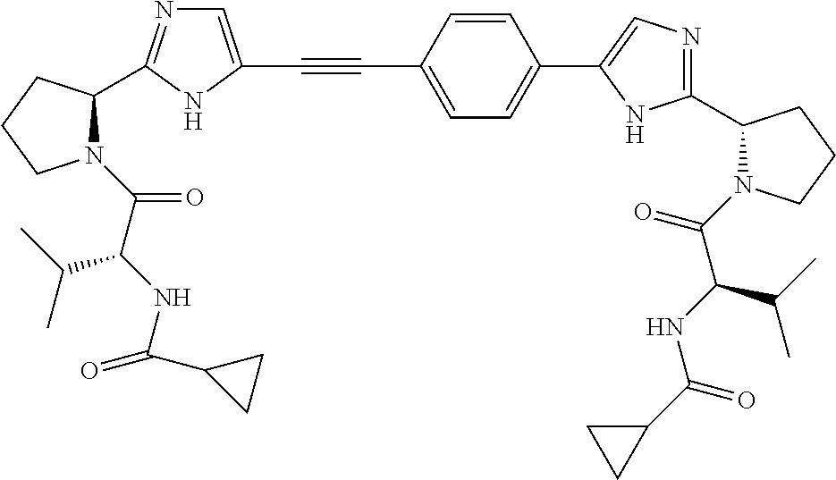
C(#CC1=CC=C(C2=CN=C(C3N(C(=O)C(NC(C4CC4)=O)C(C)C)CCC3)N2)C=C1)C1=CN=C(C2N(C(C(NC(=O)C3CC3)C(C)C)=O)CCC2)N1
